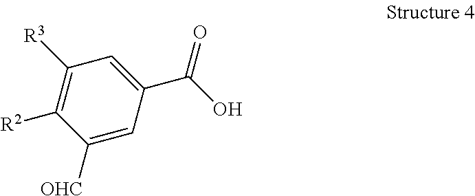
C1([R3])=C([R2])C([OHC])=CC(C(O)=O)=C1
